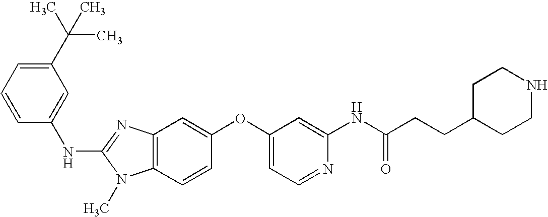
C1(C(C)(C)C)=CC=CC(NC2=NC3=C(N2C)C=CC(OC2=CC=NC(NC(CCC4CCNCC4)=O)=C2)=C3)=C1
